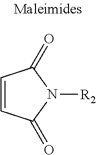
C1=CC(=O)N([R2])C1=O
